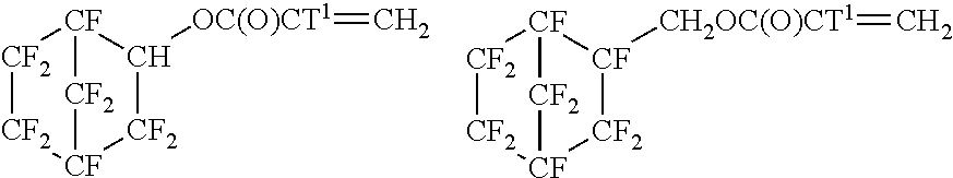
[CF2]1[CF2][CF]2[CF2]C([OC(O)CT1]=C)[CF]1[CF2]2.[CF2]1[CF2][CF]2[CF2][CF]([CH2OC(O)CT1]=C)[CF]1[CF2]2
